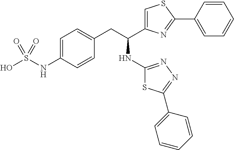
C1(CC(C2=CSC(C3=CC=CC=C3)=N2)NC2=NN=C(C3=CC=CC=C3)S2)=CC=C(NS(O)(=O)=O)C=C1
